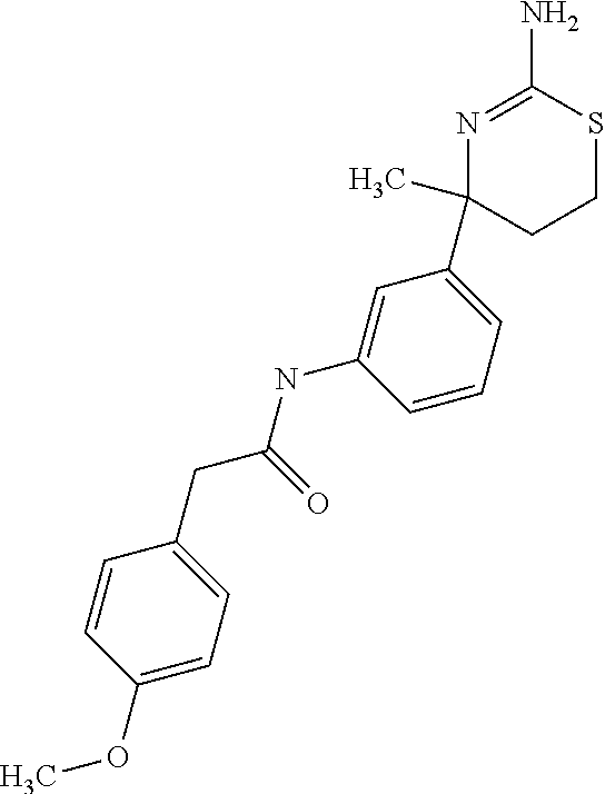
N1=C(N)SCCC1(C)C1=CC=CC(NC(CC2=CC=C(OC)C=C2)=O)=C1
